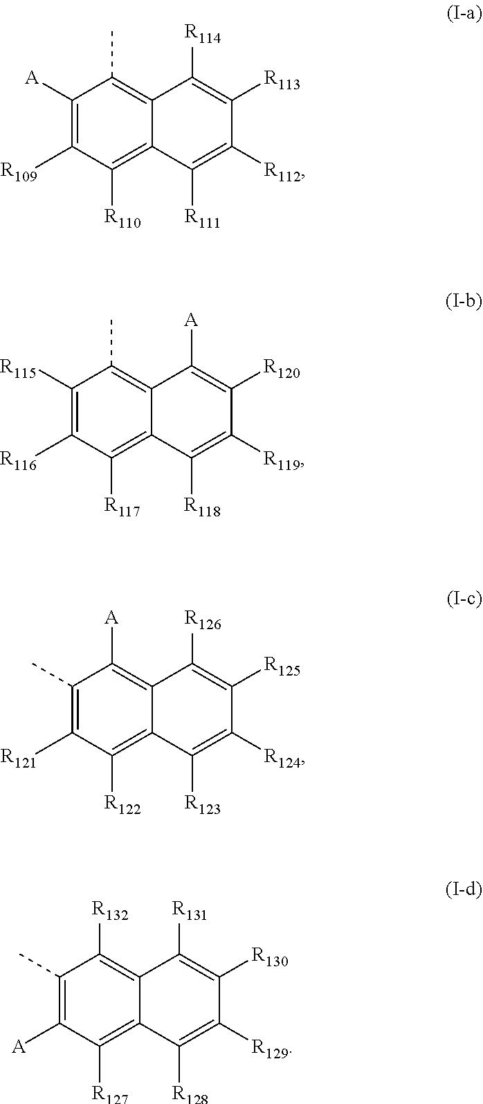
C1([A])=C([R109])C([R110])=C2C(=C1C)C([R114])=C([R113])C([R112])=C2[R111].C1([R115])=C([R116])C([R117])=C2C(=C1C)C([A])=C([R120])C([R119])=C2[R118].C1(C)=C([R121])C([R122])=C2C(=C1[A])C([R126])=C([R125])C([R124])=C2[R123].C1(C)=C([A])C([R127])=C2C(=C1[R132])C([R131])=C([R130])C([R129])=C2[R128]
